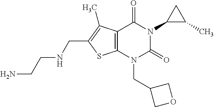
C12=C(N(CC3COC3)C(=O)N(C3C(C)C3)C1=O)SC(CNCCN)=C2C
